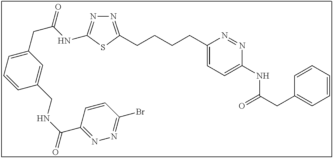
N1=C(CCCCC2=CC=C(NC(CC3=CC=CC=C3)=O)N=N2)SC(NC(CC2=CC=CC(CNC(=O)C3=NN=C(Br)C=C3)=C2)=O)=N1
